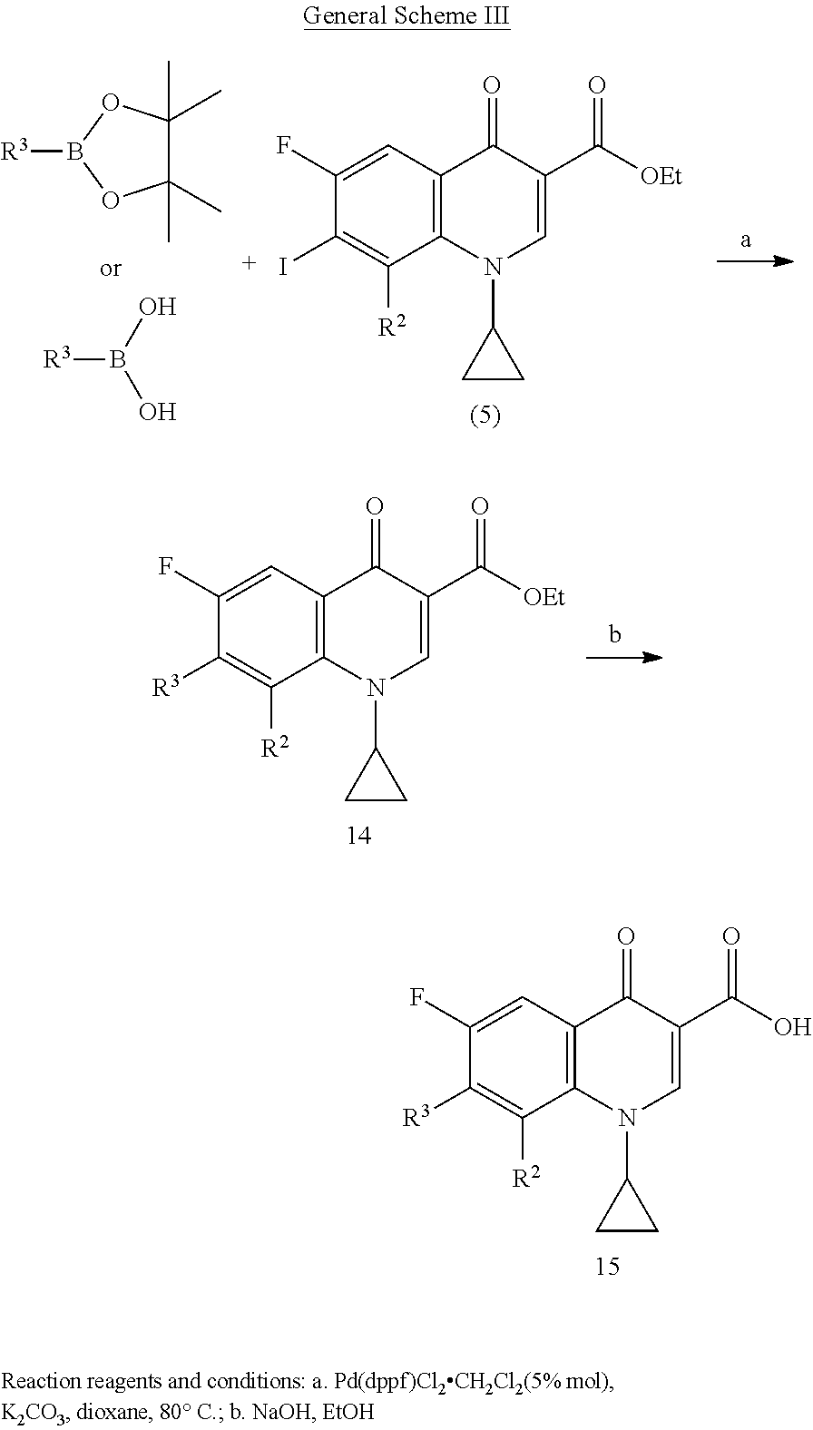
C1(F)=CC2=C(C([R2])=C1[R3])N(C1CC1)C=C(C(=O)O)C2=O.C1(C)(C)C(C)(C)OB([R3])O1.[R3]B(O)O.C1(F)=CC2=C(C([R2])=C1I)N(C1CC1)C=C(C(=O)[OEt])C2=O.C1(F)=CC2=C(C([R2])=C1[R3])N(C1CC1)C=C(C(=O)[OEt])C2=O
